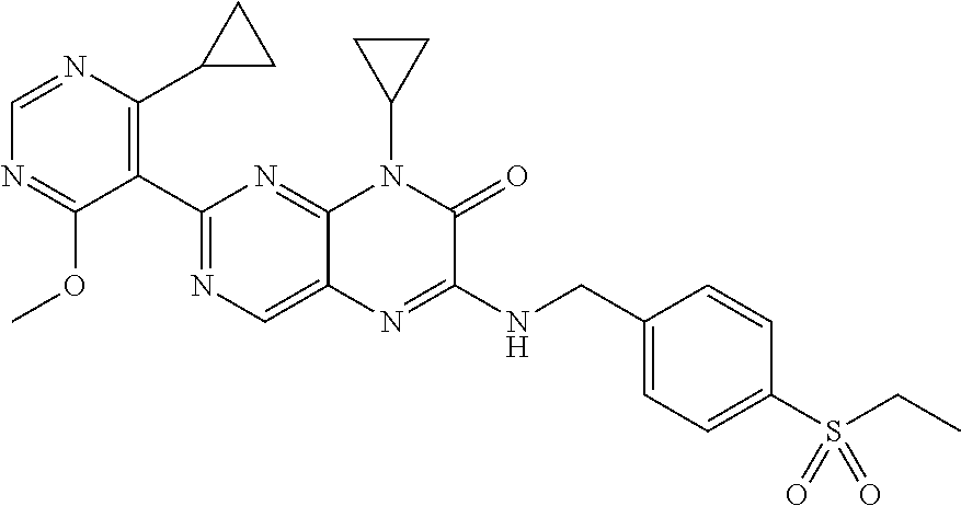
C1(C2=NC=C3C(=N2)N(C2CC2)C(=O)C(NCC2=CC=C(S(CC)(=O)=O)C=C2)=N3)=C(C2CC2)N=CN=C1OC
